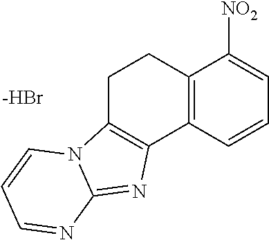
C1C2=C(C3=C(C1)C([NO2])=CC=C3)N=C1N2C=CC=N1.[-HBr]
